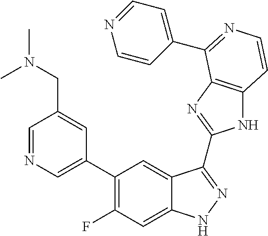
C1=C(C2=C(F)C=C3C(=C2)C(C2=NC4=C(N2)C=CN=C4C2=CC=NC=C2)=NN3)C=C(CN(C)C)C=N1
